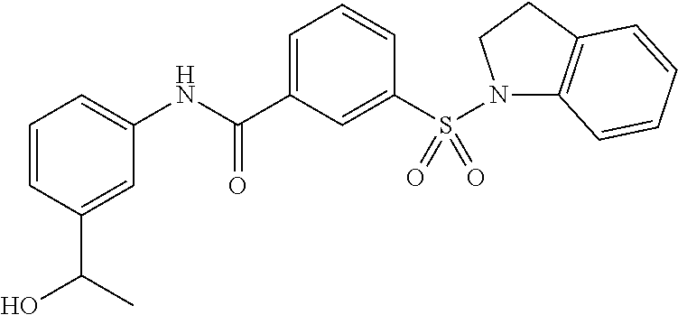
C1=CC(C(O)C)=CC(NC(C2=CC=CC(S(N3C4=C(CC3)C=CC=C4)(=O)=O)=C2)=O)=C1
